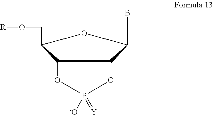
C12C(CO[R])OC(B)C1OP([-O])(=[Y])O2
